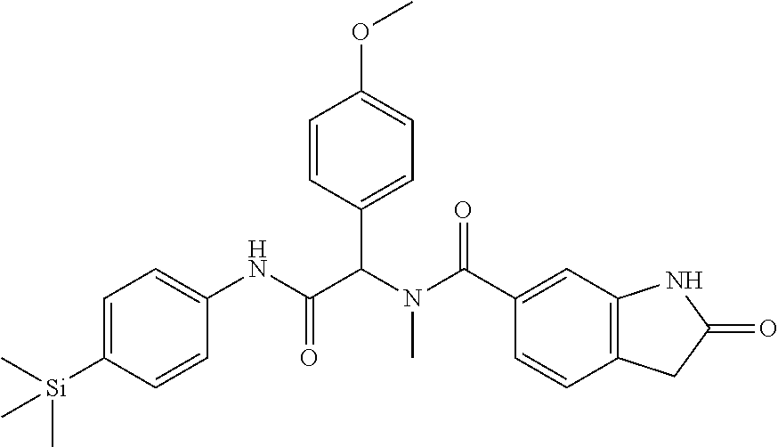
C1=C([Si](C)(C)C)C=CC(NC(C(N(C(C2=CC3=C(C=C2)CC(=O)N3)=O)C)C2=CC=C(OC)C=C2)=O)=C1
